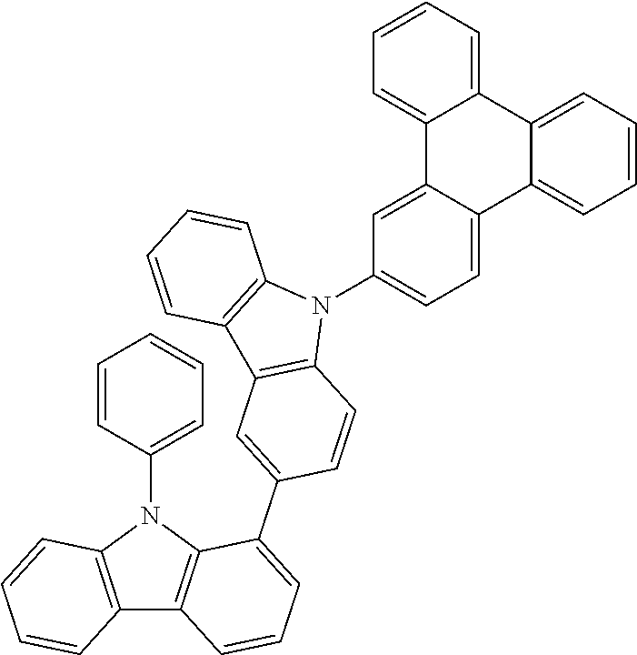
C12=C(N(C3=CC=CC=C3)C3=C1C=CC=C3C1=CC3=C(C=C1)N(C1=CC=C4C(=C1)C1=CC=CC=C1C1=CC=CC=C41)C1=C3C=CC=C1)C=CC=C2
